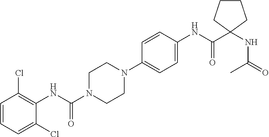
C1=CC=C(Cl)C(NC(N2CCN(C3=CC=C(NC(C4(NC(=O)C)CCCC4)=O)C=C3)CC2)=O)=C1Cl
